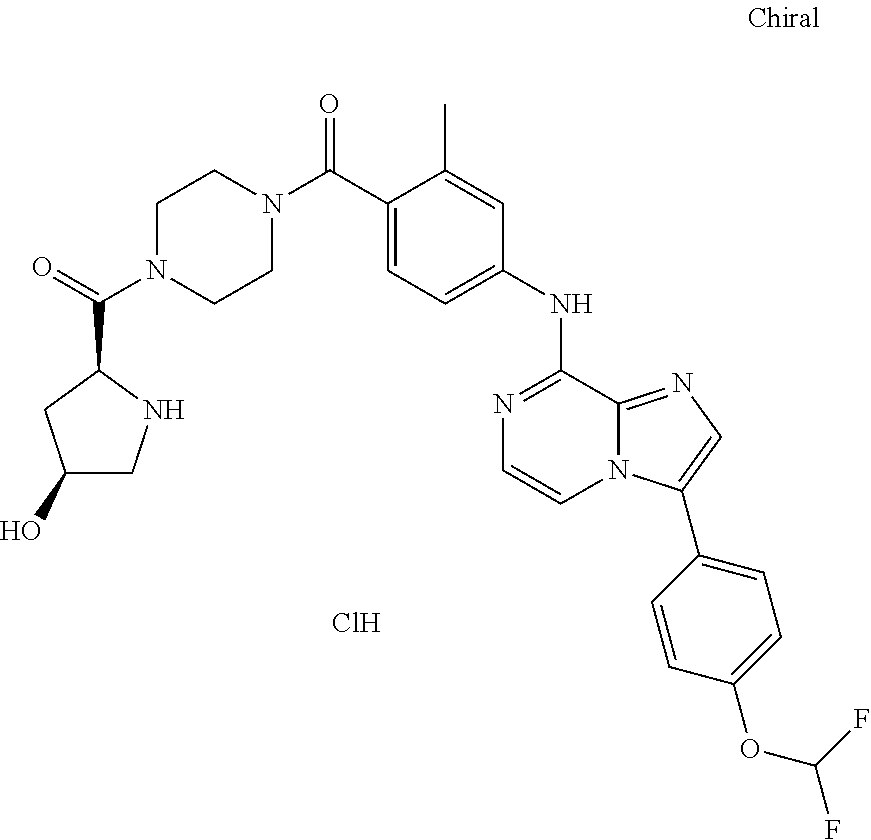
C(C1=CC=C(NC2=NC=CN3C2=NC=C3C2=CC=C(OC(F)F)C=C2)C=C1C)(=O)N1CCN(C(=O)C2NCC(O)C2)CC1.Cl
